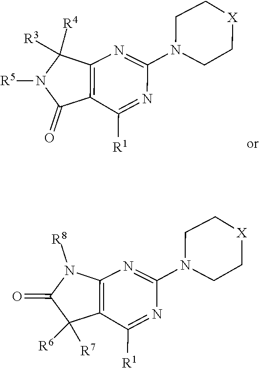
C1CN(C2=NC3=C(C([R1])=N2)C(=O)N([R5])C3([R3])[R4])CC[X]1.C1CN(C2=NC3=C(C([R1])=N2)C([R6])([R7])C(=O)N3[R8])CC[X]1
